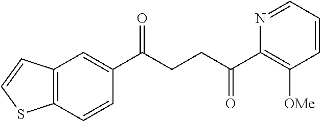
C1(C(CCC(C2=C([OMe])C=CC=N2)=O)=O)=CC2=C(C=C1)SC=C2
